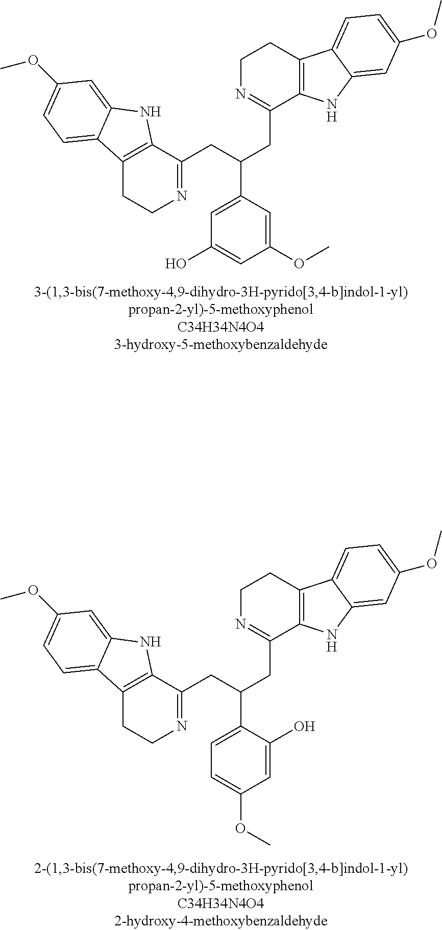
C1=C(O)C=C(C(CC2=NCCC3=C2NC2=CC(OC)=CC=C32)CC2=NCCC3=C2NC2=CC(OC)=CC=C32)C=C1OC.C1(OC)=CC=C(C(CC2=NCCC3=C2NC2=CC(OC)=CC=C32)CC2=NCCC3=C2NC2=CC(OC)=CC=C32)C(O)=C1
